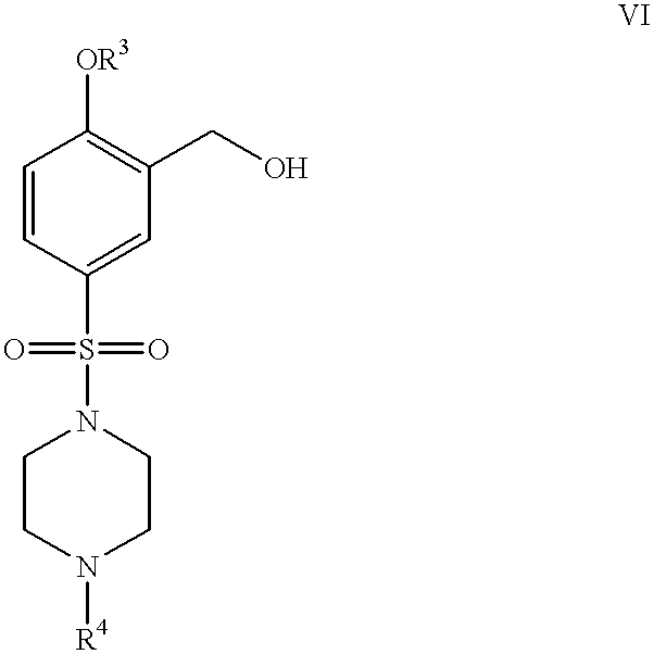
C1=CC(S(=O)(=O)N2CCN([R4])CC2)=CC(CO)=C1[OR3]
